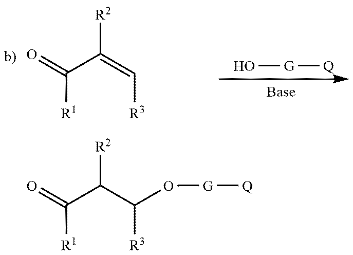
C(C(=C[R3])[R2])(=O)[R1].O[G][Q].C(C(C([R3])O[G][Q])[R2])(=O)[R1]
